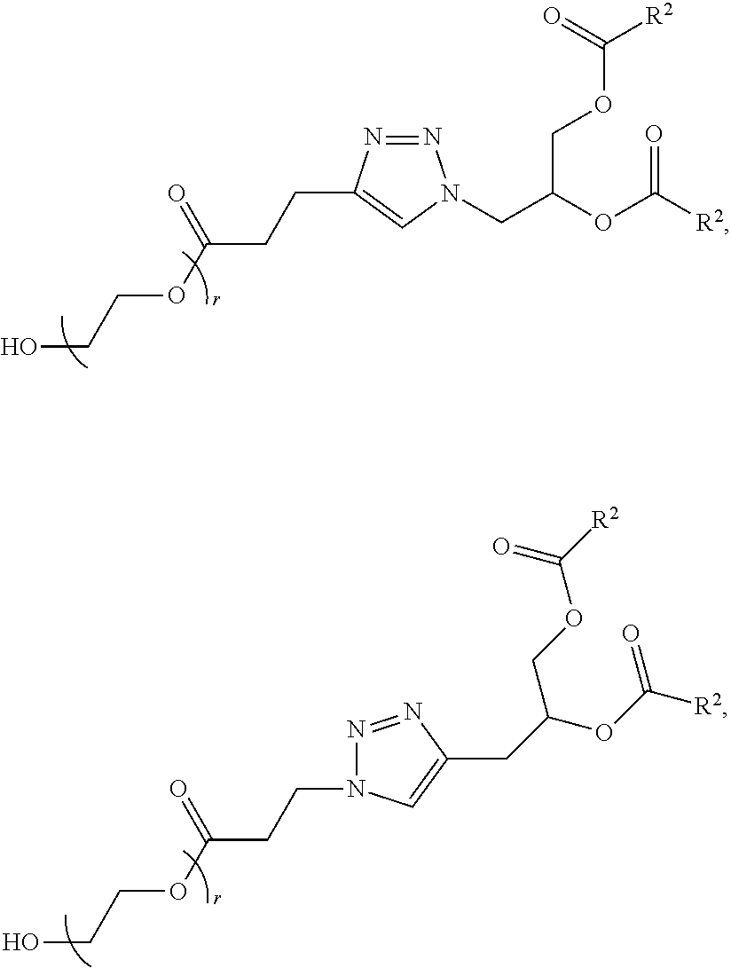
N1=NC(CCC(=O)OCCO)=CN1CC(OC([R2])=O)COC(=O)[R2].C(N1N=NC(CC(OC([R2])=O)COC(=O)[R2])=C1)CC(=O)OCCO
